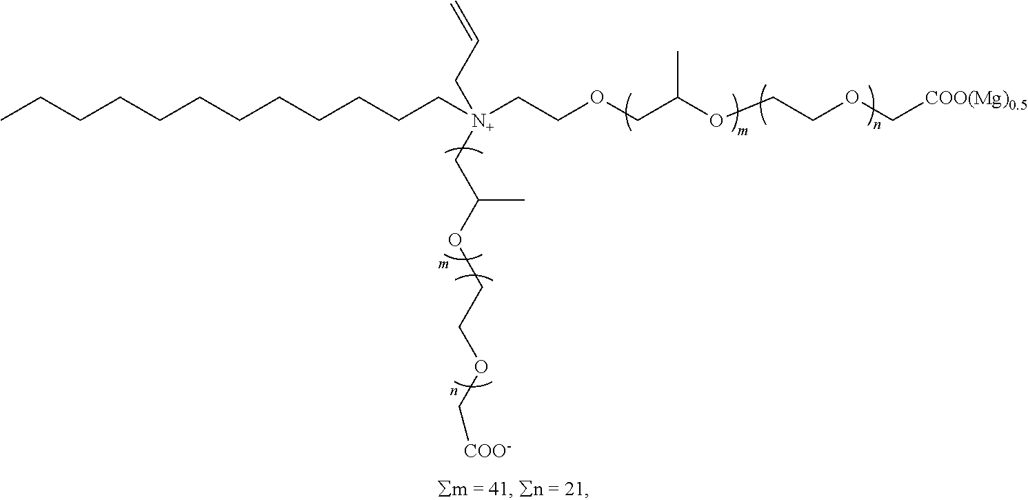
CCCCCCCCCCCC[N+](CCOCC(OCCOC[COO(Mg)0.5])C)(CC(OCCOC[COO-])C)CC=C
